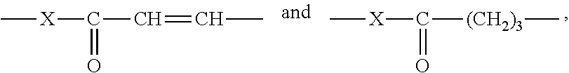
C([X]C)(=O)[(CH2)3]C.C(=CC([X]C)=O)C
